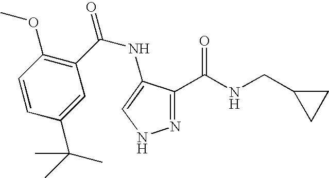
O=C(NC1=CNN=C1C(=O)NCC1CC1)C1=C(OC)C=CC(C(C)(C)C)=C1
